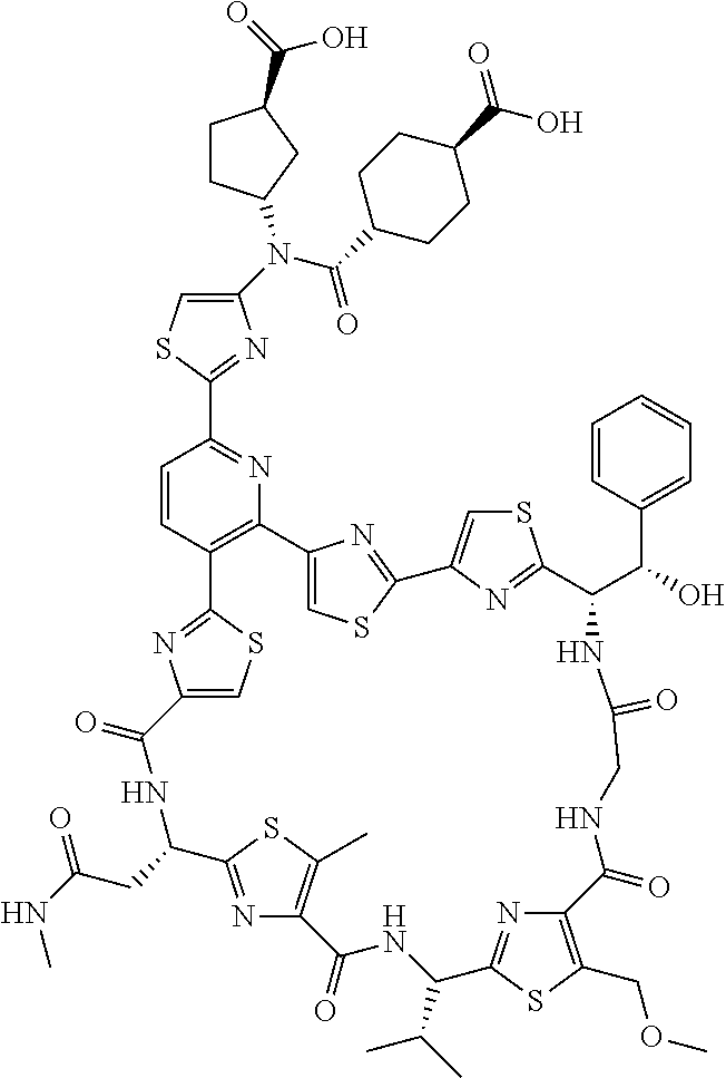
C1(N(C(=O)C2CCC(C(O)=O)CC2)C2CCC(C(O)=O)C2)=CSC(C2=NC3=C(C=C2)C2=NC(=CS2)C(=O)NC(CC(NC)=O)C2=NC(=C(C)S2)C(=O)NC(C(C)C)C2=NC(=C(COC)S2)C(=O)NCC(=O)NC(C(C2=CC=CC=C2)O)C2=NC(=CS2)C2=NC3=CS2)=N1
